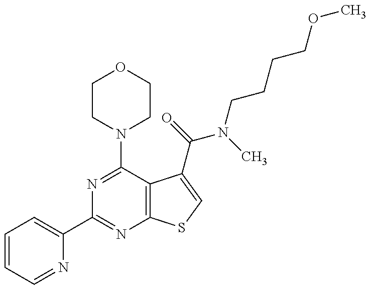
C1=CC=NC(C2=NC3=C(C(N4CCOCC4)=N2)C(C(N(CCCCOC)C)=O)=CS3)=C1
